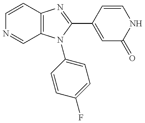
C1=CC2=C(C=N1)N(C1=CC=C(F)C=C1)C(C1=CC(=O)NC=C1)=N2
